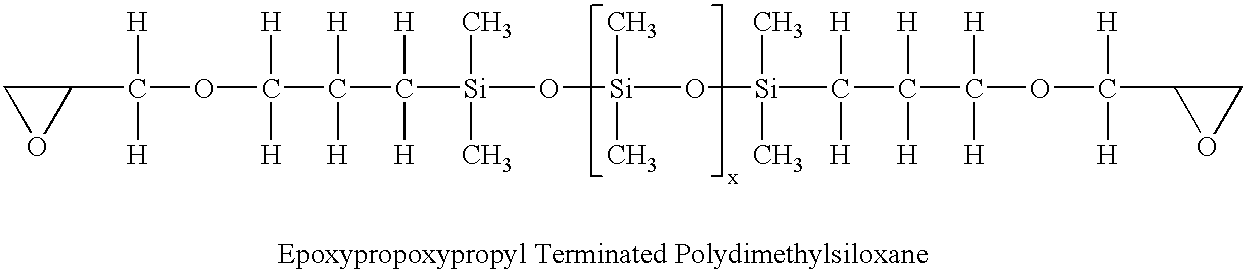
C(C(C([Si](O[Si](O[Si](C)(C)C(C(C([H])([H])OC(C1OC1)([H])[H])([H])[H])([H])[H])(C)C)(C)C)([H])[H])([H])[H])(OC(C1CO1)([H])[H])([H])[H]
